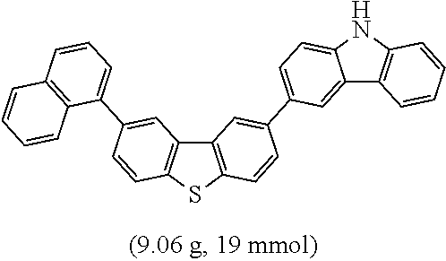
C12=C(SC3=C1C=C(C1=CC=CC4=C1C=CC=C4)C=C3)C=CC(C1=CC=C3C(=C1)C1=C(N3)C=CC=C1)=C2
